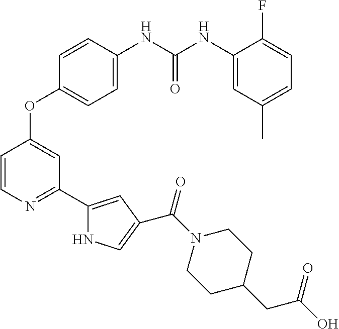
C1=C(NC(NC2=CC(C)=CC=C2F)=O)C=CC(OC2=CC(C3=CC(C(=O)N4CCC(CC(=O)O)CC4)=CN3)=NC=C2)=C1
